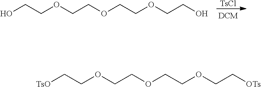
[TsCl].OCCOCCOCCOCCO.[TsO]CCOCCOCCOCC[OTs]
